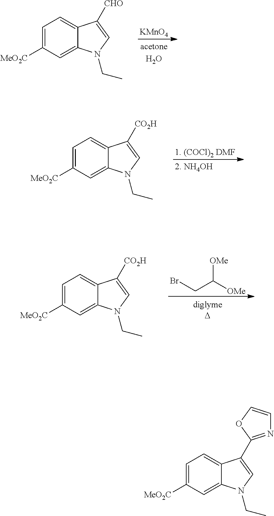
C1=C([MeO2C])C=C2C(=C1)C([CHO])=CN2CC.[KMnO4].[1. (COCl)2 DMF].C1=C([MeO2C])C=C2C(=C1)C([CO2H])=CN2CC.C1=C([MeO2C])C=C2C(=C1)C([CO2H])=CN2CC.C(C([OMe])[OMe])Br.C1=C([MeO2C])C=C2C(=C1)C(C1=NC=CO1)=CN2CC
